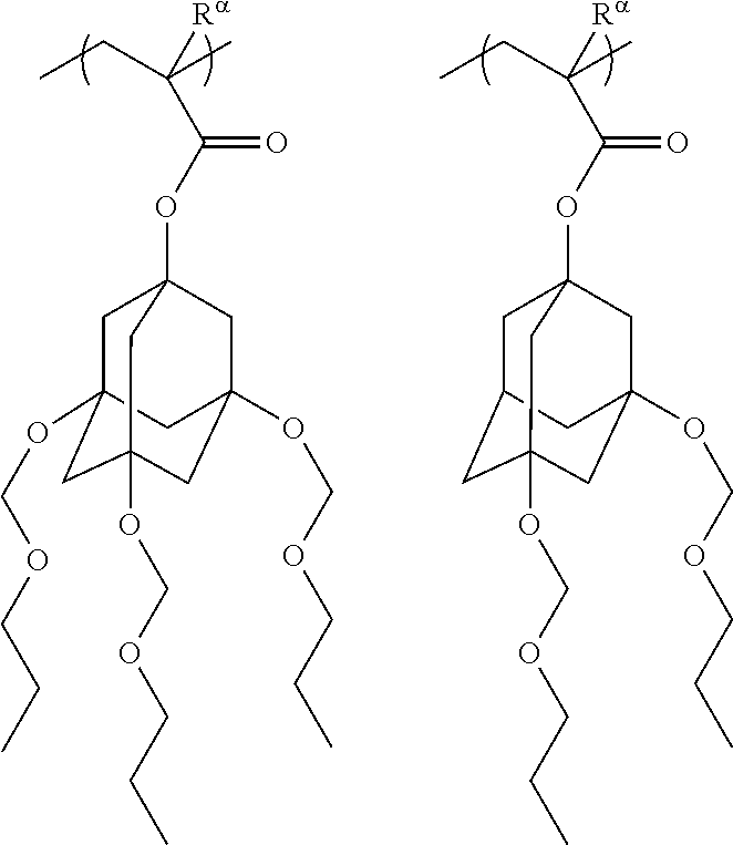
C(C(C)([Ra])C(OC12CC3(OCOCCC)CC(OCOCCC)(CC(OCOCCC)(C1)C3)C2)=O)C.C(C(C)([Ra])C(OC12CC3CC(OCOCCC)(CC(OCOCCC)(C1)C3)C2)=O)C
